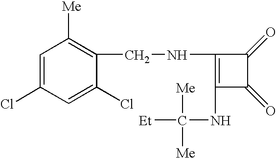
C1=C(Cl)C=C(Cl)C(CNC2=C(NC([Et])([Me])[Me])C(=O)C2=O)=C1[Me]
